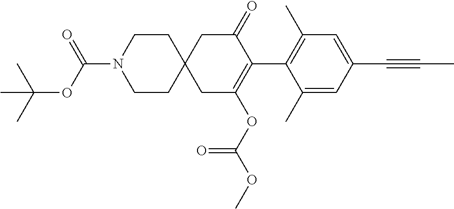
C1(C)=CC(C#CC)=CC(C)=C1C1=C(OC(OC)=O)CC2(CC1=O)CCN(C(OC(C)(C)C)=O)CC2
